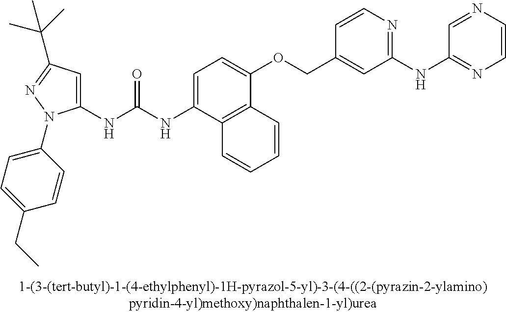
C1(NC(NC2=CC=C(OCC3=CC(NC4=NC=CN=C4)=NC=C3)C3=C2C=CC=C3)=O)=CC(C(C)(C)C)=NN1C1=CC=C(CC)C=C1
